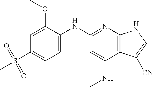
C1=C(OC)C(NC2=NC3=C(C(NCC)=C2)C([CN])=CN3)=CC=C1S(C)(=O)=O
